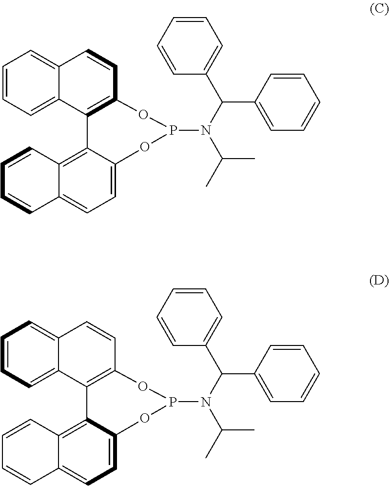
C1=CC=C2C(=C1)C=CC1=C2C2=C3C(=CC=C2OP(N(C(C2=CC=CC=C2)C2=CC=CC=C2)C(C)C)O1)C=CC=C3.C1=CC=C2C(=C1)C=CC1=C2C2=C3C(=CC=C2OP(N(C(C2=CC=CC=C2)C2=CC=CC=C2)C(C)C)O1)C=CC=C3
